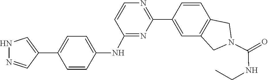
C1=CC2=C(C=C1C1=NC=CC(NC3=CC=C(C4=CNN=C4)C=C3)=N1)CN(C(=O)NCC)C2
